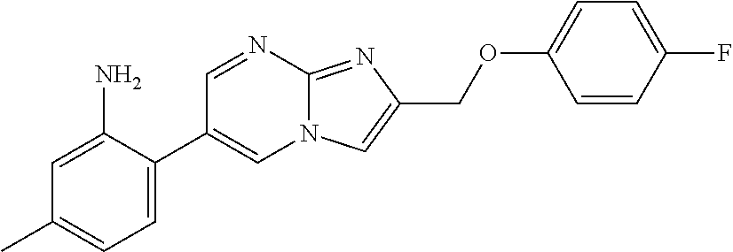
C1=C(C2=CN3C(=NC(COC4=CC=C(F)C=C4)=C3)N=C2)C(N)=CC(C)=C1
